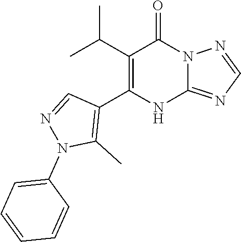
C1(C(C)C)=C(C2=C(C)N(C3=CC=CC=C3)N=C2)NC2=NC=NN2C1=O
